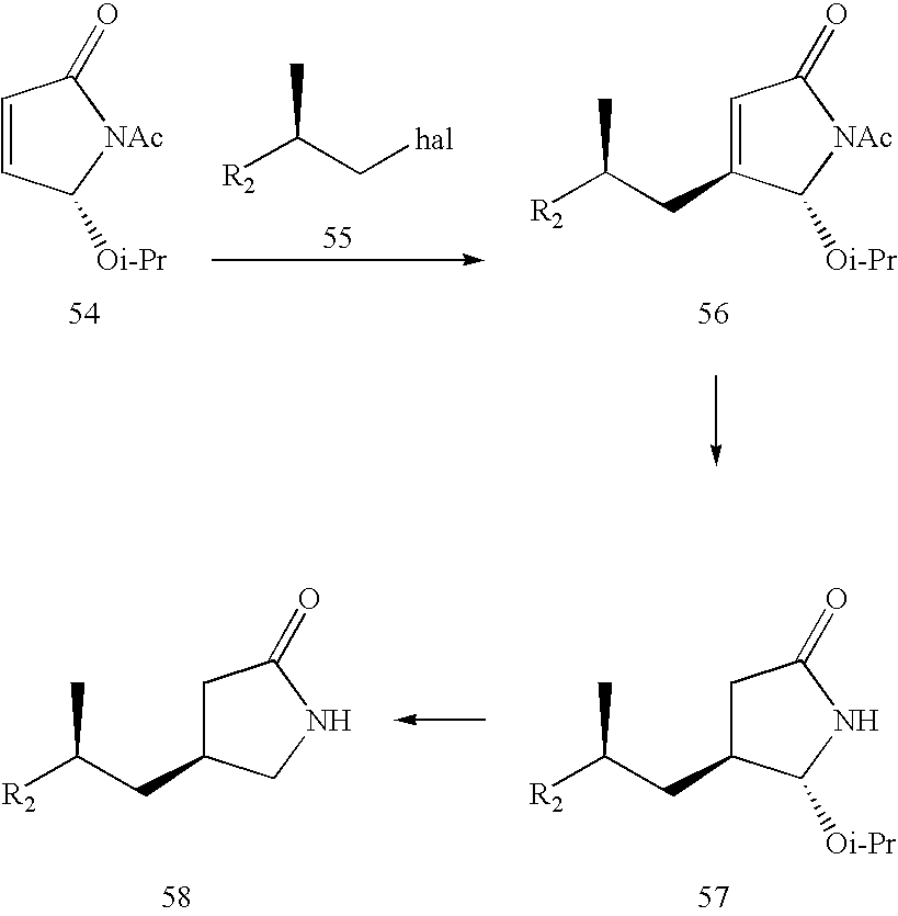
C1=CC([Oi-Pr])[NAc]C1=O.[R2]C(C[hal])C.C1=C(CC([R2])C)C([Oi-Pr])[NAc]C1=O.C1C(CC([R2])C)C([Oi-Pr])NC1=O.C1C(CC([R2])C)CNC1=O
